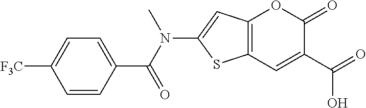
C12=C(C=C(C(=O)O)C(=O)O1)SC(N(C(C1=CC=C([F3C])C=C1)=O)C)=C2
